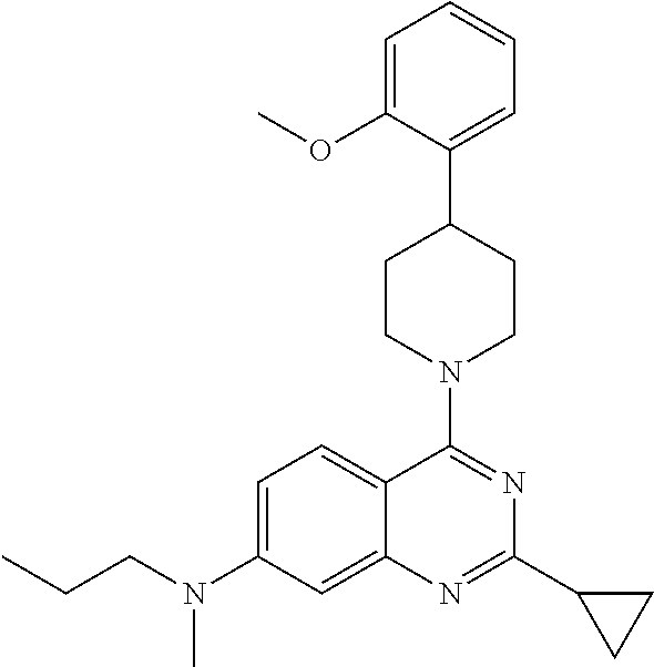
C1=C(OC)C(C2CCN(C3=NC(C4CC4)=NC4=CC(N(CCC)C)=CC=C34)CC2)=CC=C1
